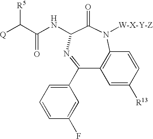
[R5]C(C(NC1C(=O)N([W-X-Y-Z])C2=C(C(C3=CC=CC(F)=C3)=N1)C=C([R13])C=C2)=O)[Q]
